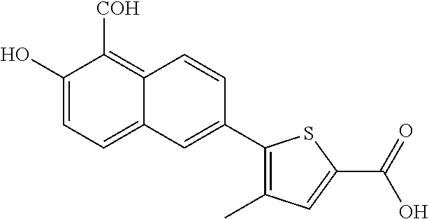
C1(O)=CC=C2C(=C1[COH])C=CC(C1=C(C)C=C(C(=O)O)S1)=C2
